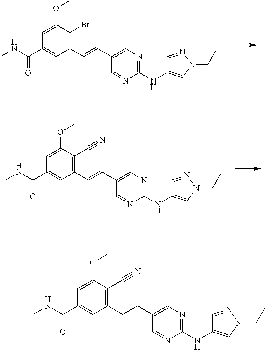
C1=C(OC)C(Br)=C(C=CC2=CN=C(NC3=CN(CC)N=C3)N=C2)C=C1C(NC)=O.C1=C(OC)C(C#N)=C(C=CC2=CN=C(NC3=CN(CC)N=C3)N=C2)C=C1C(NC)=O.C1=C(OC)C(C#N)=C(CCC2=CN=C(NC3=CN(CC)N=C3)N=C2)C=C1C(NC)=O
